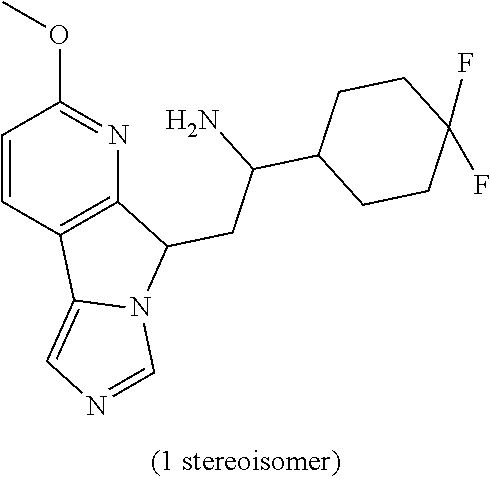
C1=CC2=C(N=C1OC)C(CC(C1CCC(F)(F)CC1)N)N1C2=CN=C1
